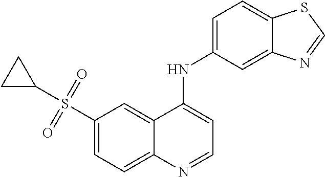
C1(S(C2CC2)(=O)=O)=CC=C2C(=C1)C(NC1=CC=C3C(=C1)N=CS3)=CC=N2
